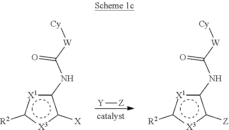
[Y][Z].c1(NC([W][Cy])=O)[X1]c([R2])[X3]c1[X].c1(NC([W][Cy])=O)[X1]c([R2])[X3]c1[Z]
